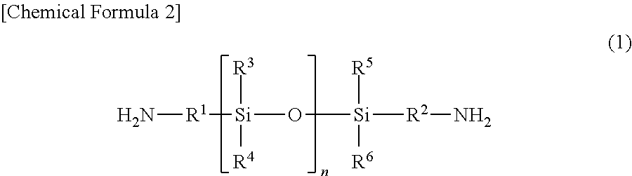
N[R1][Si](O[Si]([R2]N)([R5])[R6])([R3])[R4]
